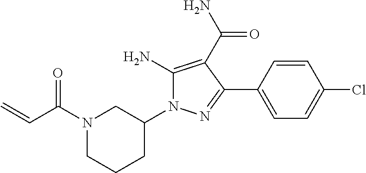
N1(C(C=C)=O)CCCC(N2C(N)=C(C(=O)N)C(C3=CC=C(Cl)C=C3)=N2)C1
